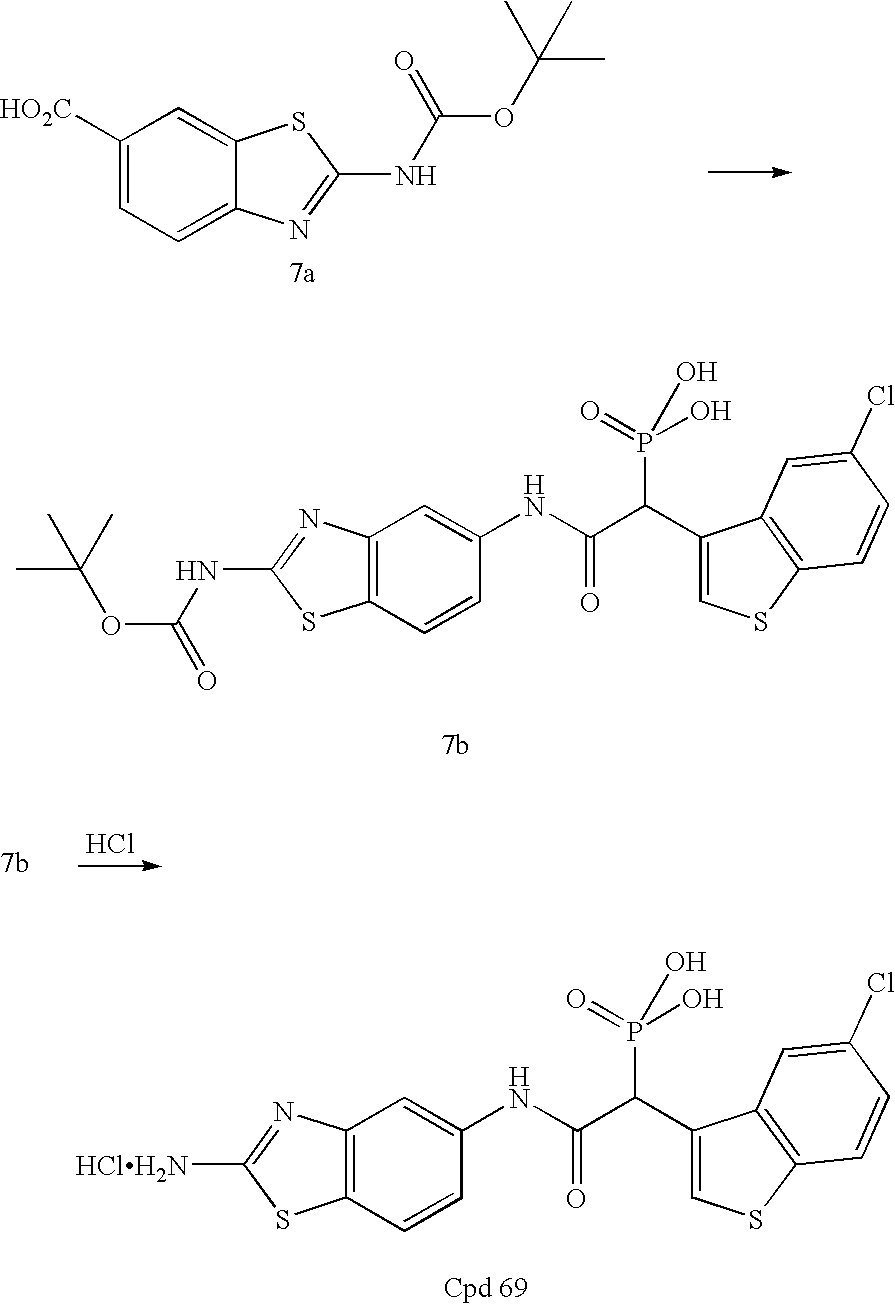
C1([HO2C])=CC=C2C(=C1)SC(NC(OC(C)(C)C)=O)=N2.C12=C(C=CC(NC(C(P(O)(=O)O)C3=CSC4=C3C=C(Cl)C=C4)=O)=C1)SC([HClH2N])=N2.C12=C(C=CC(NC(C(P(O)(=O)O)C3=CSC4=C3C=C(Cl)C=C4)=O)=C1)SC(NC(OC(C)(C)C)=O)=N2.Cl
